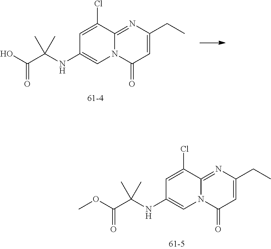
N12C(=NC(CC)=CC1=O)C(Cl)=CC(NC(C(O)=O)(C)C)=C2.N12C(=NC(CC)=CC1=O)C(Cl)=CC(NC(C(OC)=O)(C)C)=C2
